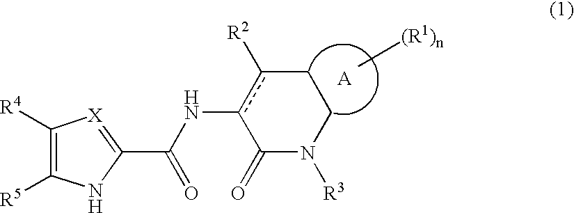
C1(=O)N([R3])CCc([R2])c1NC(=O)C1=[X]C([R4])=C([R5])N1
